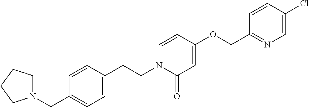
N1(CC2=CC=C(CCN3C(=O)C=C(OCC4=NC=C(Cl)C=C4)C=C3)C=C2)CCCC1
